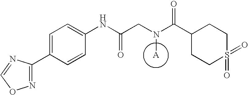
[A]N(CC(NC1=CC=C(C2=NOC=N2)C=C1)=O)C(C1CCS(=O)(=O)CC1)=O
